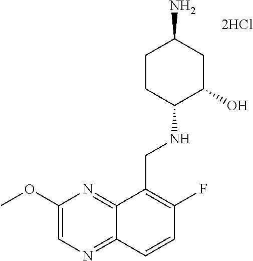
C1(OC)=CN=C2C(=N1)C(CNC1C(O)CC(N)CC1)=C(F)C=C2
